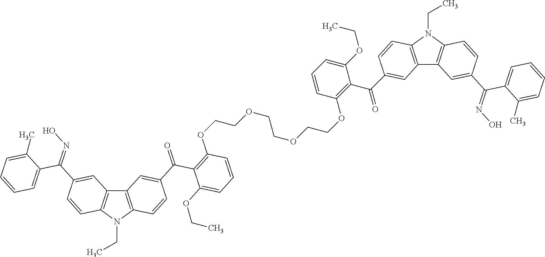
C12=C(N(CC)C3=C1C=C(C(=NO)C1=CC=CC=C1C)C=C3)C=CC(C(=O)C1=C(OCCOCCOCCOC3=C(C(=O)C4=CC5=C(N(CC)C6=C5C=C(C(C5=CC=CC=C5C)=NO)C=C6)C=C4)C(OCC)=CC=C3)C=CC=C1OCC)=C2
